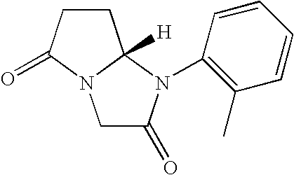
C1C(=O)N(C2=C(C)C=CC=C2)C2([H])N1C(=O)CC2
